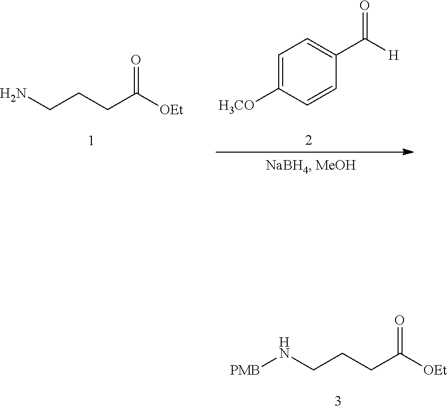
C1=C([H3CO])C=CC(C([H])=O)=C1.C(CCC([OEt])=O)N.C(CCC([OEt])=O)N[PMB]
